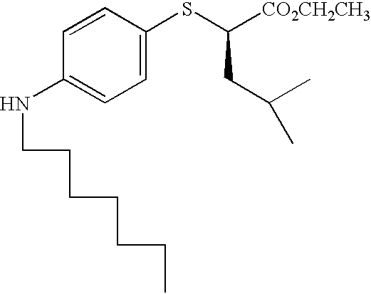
C1=CC(NCCCCCCC)=CC=C1SC([CO2CH2CH3])CC(C)C
